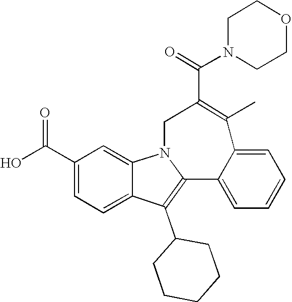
C1(C(O)=O)=CC=C2C(=C1)N1C(=C2C2CCCCC2)C2=CC=CC=C2C(C)=C(C(=O)N2CCOCC2)C1
